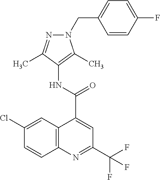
C12=C(N=C(C(F)(F)F)C=C1C(NC1=C(C)N(CC3=CC=C(F)C=C3)N=C1C)=O)C=CC(Cl)=C2
